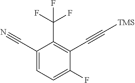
C1(C#N)=CC=C(F)C(C#C[TMS])=C1C(F)(F)F
